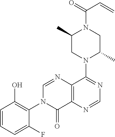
C1(C)CN(C2=NC=NC3=C2N=CN(C2=C(O)C=CC=C2F)C3=O)C(C)CN1C(=O)C=C
